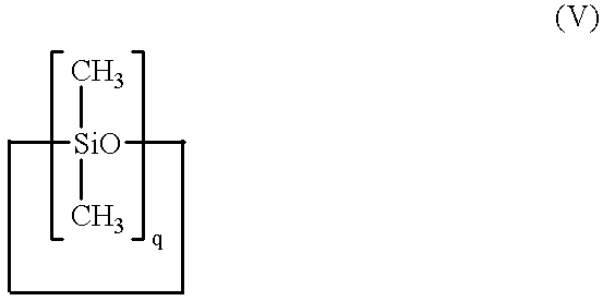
[SiO](C)(C)(C)C
